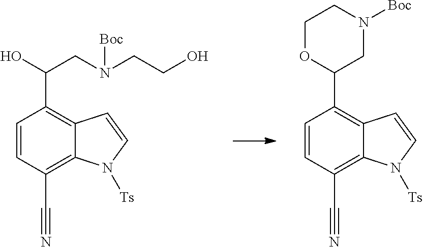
C1=CC(C#N)=C2C(=C1C(O)CN(CCO)[Boc])C=CN2[Ts].C1=CC(C#N)=C2C(=C1C1OCCN([Boc])C1)C=CN2[Ts]
